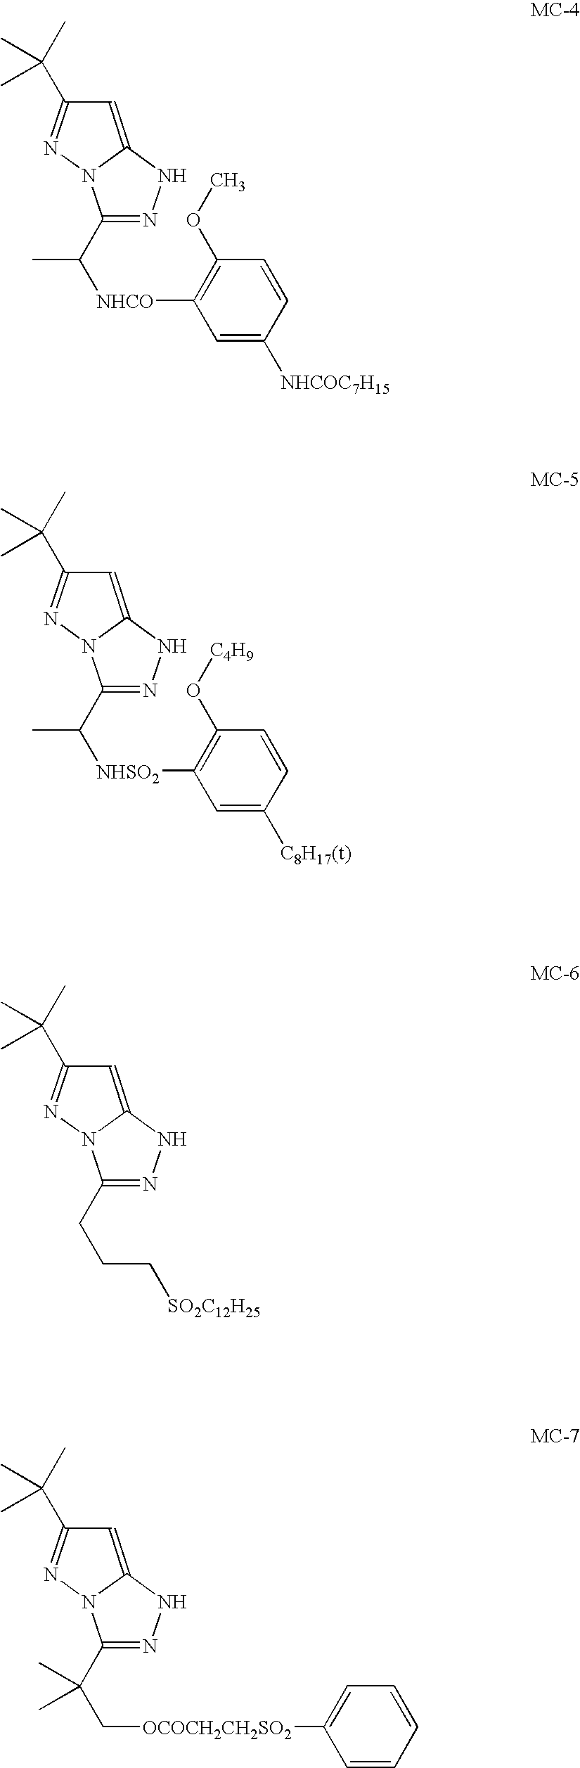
C1=C2N(N=C1C(C)(C)C)C(C([NHCO]C1=C(OC)C=CC([NHCOC7H15])=C1)C)=NN2.C1=C2N(N=C1C(C)(C)C)C(C([NHSO2]C1=C(O[C4H9])C=CC([C8H17(t)])=C1)C)=NN2.C1=C2N(N=C1C(C)(C)C)C(CCC[SO2C12H25])=NN2.C1=C2N(N=C1C(C)(C)C)C(C(C[OCOCH2CH2SO2]C1=CC=CC=C1)(C)C)=NN2
